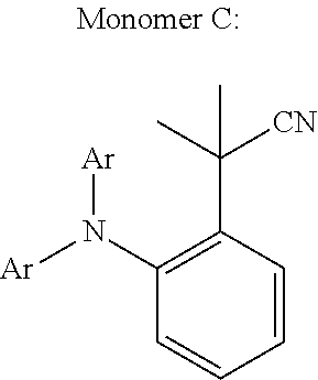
C1(N([Ar])[Ar])=C(C(C)([CN])C)C=CC=C1
